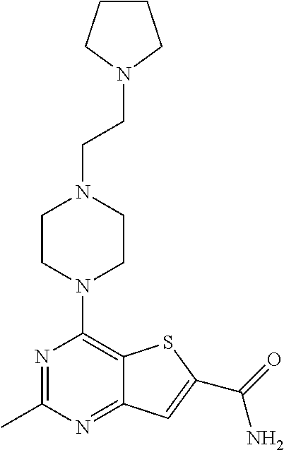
N1=C(C)N=C2C(=C1N1CCN(CCN3CCCC3)CC1)SC(C(=O)N)=C2
